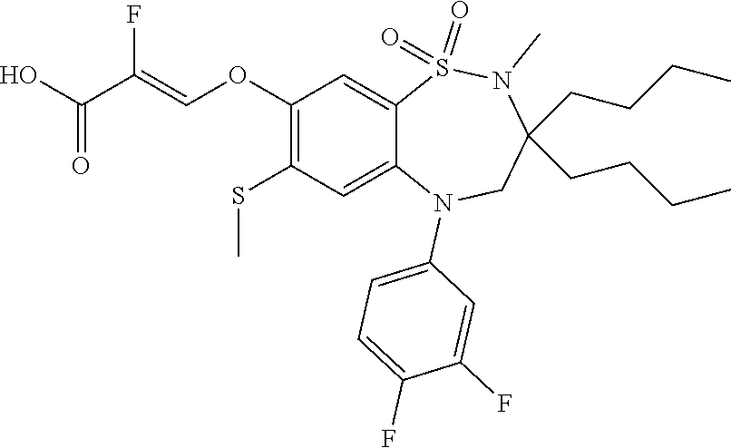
C(=COC1=C(SC)C=C2C(=C1)S(=O)(=O)N(C)C(CCCC)(CCCC)CN2C1=CC=C(F)C(F)=C1)(C(=O)O)F
